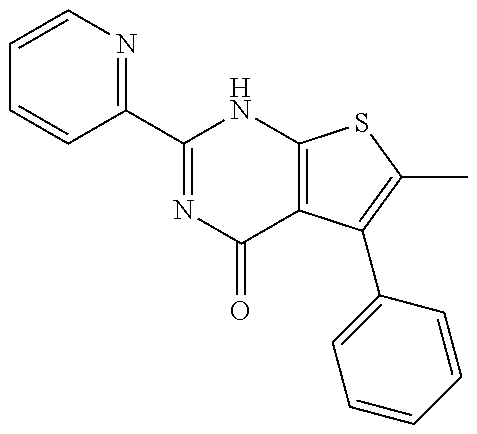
C1=CN=C(C2=NC(=O)C3=C(N2)SC(C)=C3C2=CC=CC=C2)C=C1
